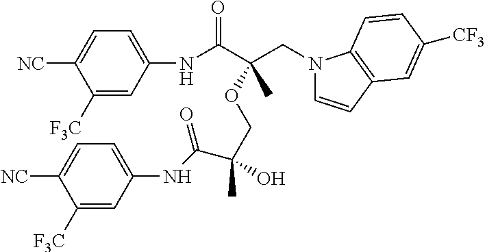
C1([F3C])=CC(NC(C(CN2C=CC3=C2C=CC([CF3])=C3)(OCC(C(NC2=CC=C([NC])C([F3C])=C2)=O)(C)O)C)=O)=CC=C1[NC]
